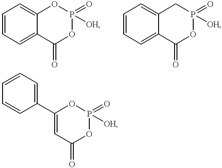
C1=CC=C2C(=C1)OP(=O)([OH])OC2=O.C1=CC=C2C(=C1)CP(=O)([OH])OC2=O.C1=C(C2=CC=CC=C2)OP(=O)([OH])OC1=O
